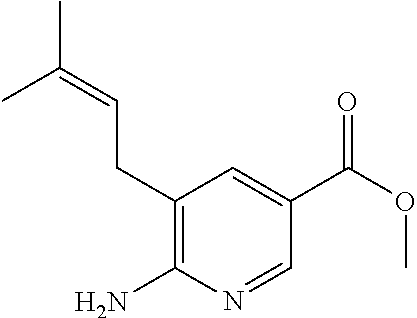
C1(CC=C(C)C)=C(N)N=CC(C(OC)=O)=C1
